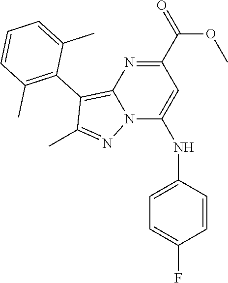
N12C(NC3=CC=C(F)C=C3)=CC(C(=O)OC)=NC1=C(C1=C(C)C=CC=C1C)C(C)=N2
